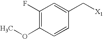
C1(F)=C(OC)C=CC(C[X1])=C1
